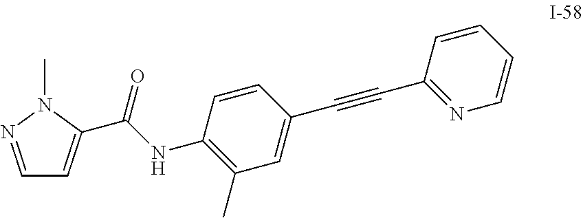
C1=NN(C)C(C(NC2=C(C)C=C(C#CC3=NC=CC=C3)C=C2)=O)=C1
